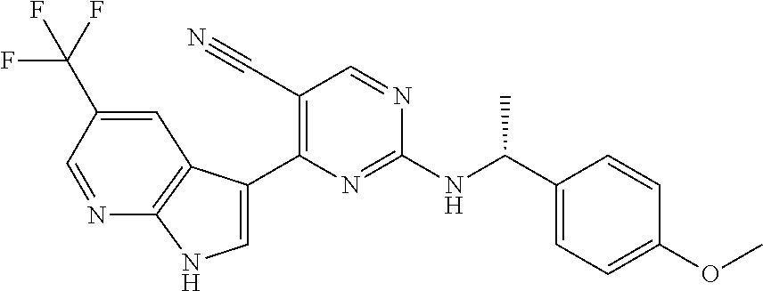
C(NC1=NC(C2=CNC3=C2C=C(C(F)(F)F)C=N3)=C(C#N)C=N1)(C1=CC=C(OC)C=C1)C
